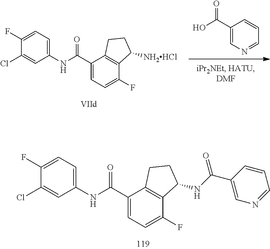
C1(Cl)=CC(NC(C2=CC=C(F)C3=C2CCC3NC(=O)C2=CN=CC=C2)=O)=CC=C1F.OC(=O)C1=CN=CC=C1.C1(Cl)=CC(NC(C2=CC=C(F)C3=C2CCC3[NH2HCl])=O)=CC=C1F
